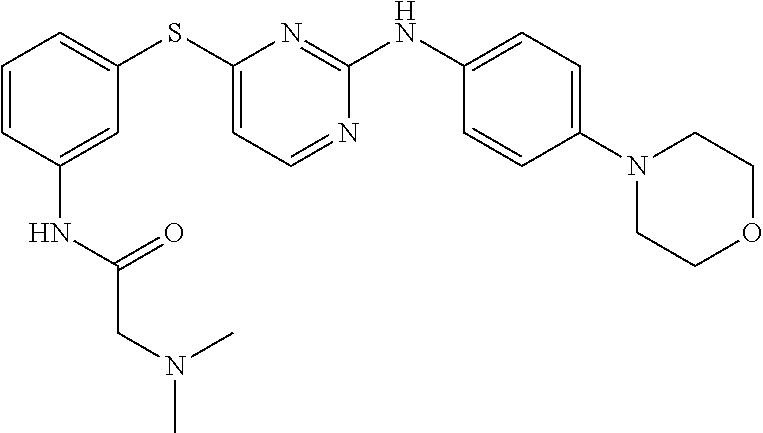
C1=CC(NC(=O)CN(C)C)=CC(SC2=CC=NC(NC3=CC=C(N4CCOCC4)C=C3)=N2)=C1
